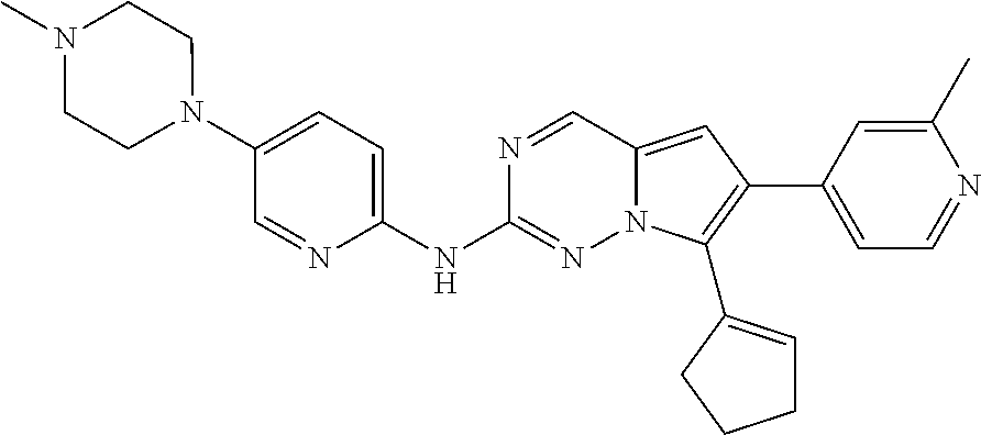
N1(C2=CC=C(NC3=NN4C(=CC(C5=CC=NC(C)=C5)=C4C4=CCCC4)C=N3)N=C2)CCN(C)CC1
